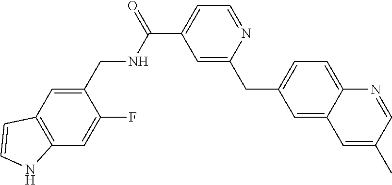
C1=C(CNC(C2=CC=NC(CC3=CC=C4C(=C3)C=C(C)C=N4)=C2)=O)C(F)=CC2=C1C=CN2
